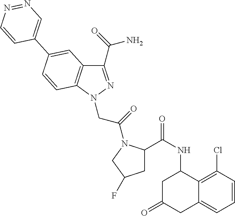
C1=CC(Cl)=C2C(=C1)CC(=O)CC2NC(C1CC(F)CN1C(CN1C2=C(C(C(N)=O)=N1)C=C(C1=CN=NC=C1)C=C2)=O)=O
